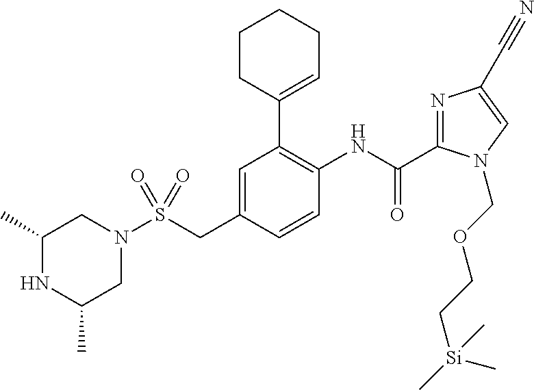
C1=C(CS(N2CC(C)NC(C)C2)(=O)=O)C=CC(NC(=O)C2=NC(C#N)=CN2COCC[Si](C)(C)C)=C1C1=CCCCC1
